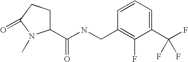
C(NCC1=C(F)C(C(F)(F)F)=CC=C1)(=O)C1CCC(=O)N1C
